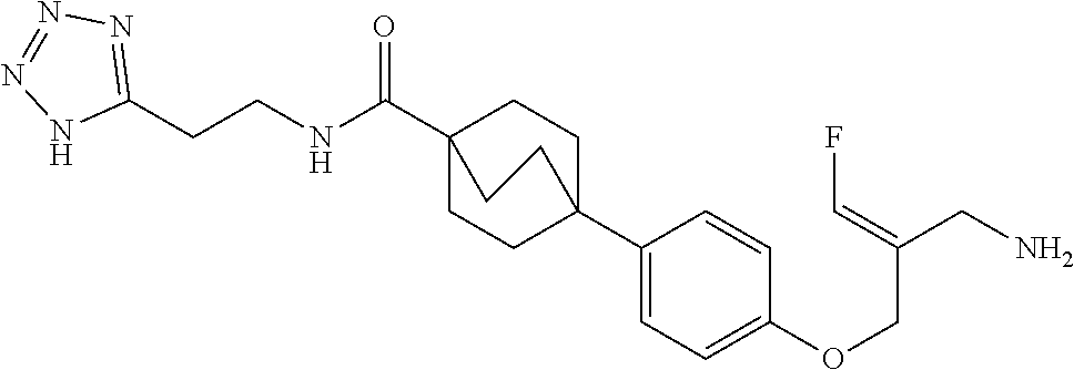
C1C2(C3=CC=C(OCC(CN)=CF)C=C3)CCC(C(=O)NCCC3=NN=NN3)(C1)CC2
